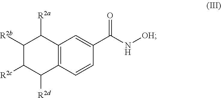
C1([R2b])C([R2c])C([R2d])C2=C(C1[R2a])C=C(C(N[OH])=O)C=C2
